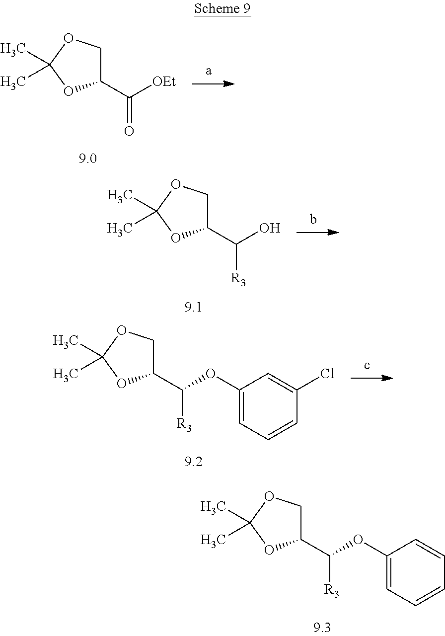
C1(C([OEt])=O)COC(C)(C)O1.C1(C(O)[R3])COC(C)(C)O1.C1(C(OC2=CC=CC(Cl)=C2)[R3])COC(C)(C)O1.C1(C(OC2=CC=CC=C2)[R3])COC(C)(C)O1
